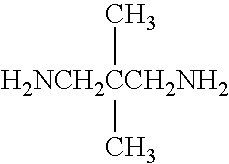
[H2NCH2CCH2NH2](C)C
